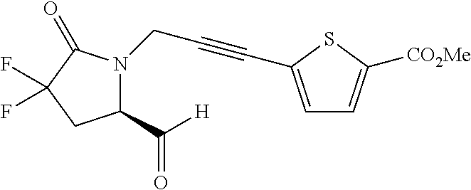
C1(C(=O)[H])N(CC#CC2=CC=C([CO2Me])S2)C(=O)C(F)(F)C1
